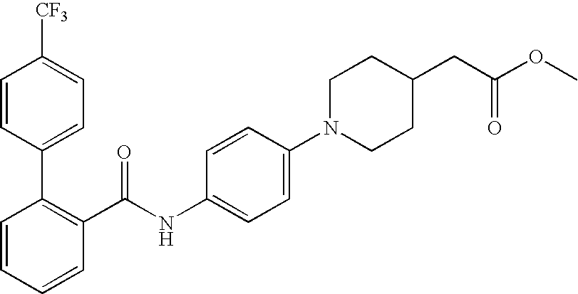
C1=CC(C2=C(C(NC3=CC=C(N4CCC(CC(OC)=O)CC4)C=C3)=O)C=CC=C2)=CC=C1[CF3]
